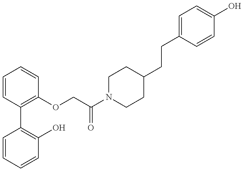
C1=CC=CC(O)=C1C1=C(OCC(N2CCC(CCC3=CC=C(O)C=C3)CC2)=O)C=CC=C1
